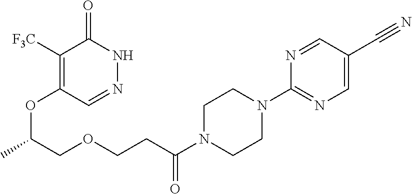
C1([F3C])=C(OC(C)COCCC(N2CCN(C3=NC=C(C#N)C=N3)CC2)=O)C=NNC1=O
